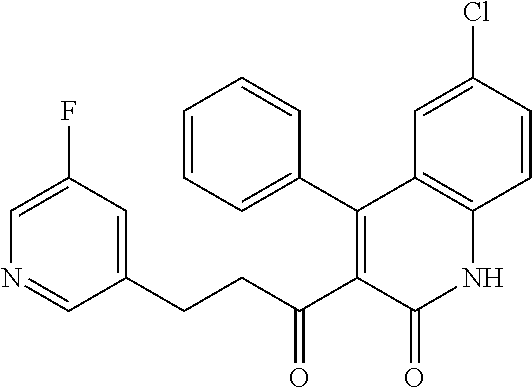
C1=C(F)C=C(CCC(C2=C(C3=CC=CC=C3)C3=C(NC2=O)C=CC(Cl)=C3)=O)C=N1
